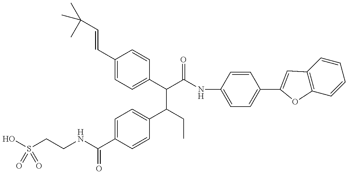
OS(CCNC(C1=CC=C(C(C(C(=O)NC2=CC=C(C3=CC4=C(C=CC=C4)O3)C=C2)C2=CC=C(C=CC(C)(C)C)C=C2)CC)C=C1)=O)(=O)=O
